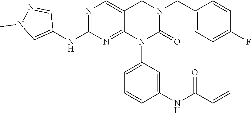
C1(CN2CC3=CN=C(NC4=CN(C)N=C4)N=C3N(C3=CC=CC(NC(C=C)=O)=C3)C2=O)=CC=C(F)C=C1
